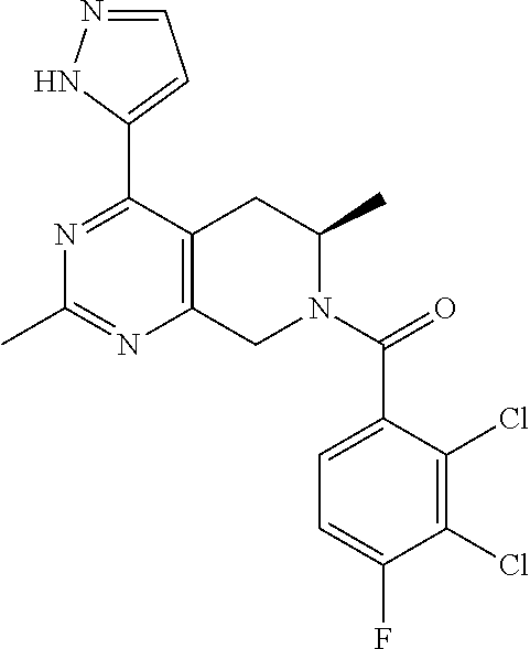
C1=NNC(C2=NC(C)=NC3=C2CC(C)N(C(=O)C2=CC=C(F)C(Cl)=C2Cl)C3)=C1
